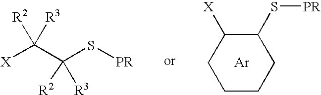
[X]C(C(S[PR])([R2])[R3])([R3])[R2].C1CCCC(S[PR])C1[X].[Ar]
